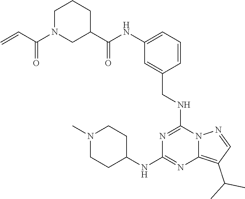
C1(NC(=O)C2CCCN(C(=O)C=C)C2)=CC=CC(CNC2=NC(NC3CCN(C)CC3)=NC3=C(C(C)C)C=NN23)=C1
